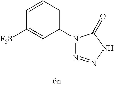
C1(N2N=NNC2=O)=CC=CC([F5S])=C1
